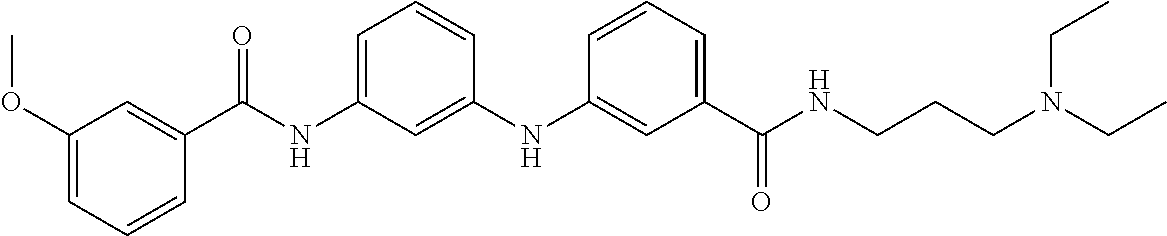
C1(C(NCCCN(CC)CC)=O)=CC=CC(NC2=CC(NC(C3=CC(OC)=CC=C3)=O)=CC=C2)=C1
